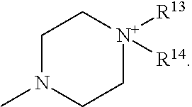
C1N(C)CC[N+]([R13])([R14])C1
